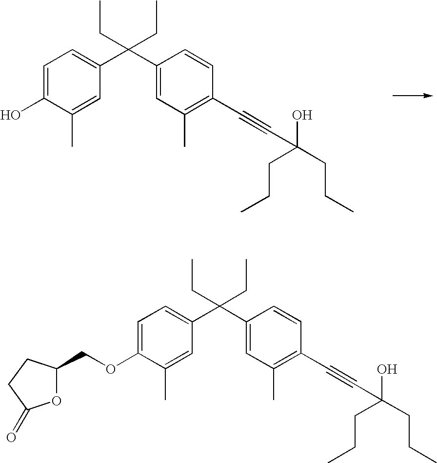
C1=C(O)C(C)=CC(C(C2=CC(C)=C(C#CC(O)(CCC)CCC)C=C2)(CC)CC)=C1.C1=C(OCC2OC(=O)CC2)C(C)=CC(C(C2=CC(C)=C(C#CC(O)(CCC)CCC)C=C2)(CC)CC)=C1
